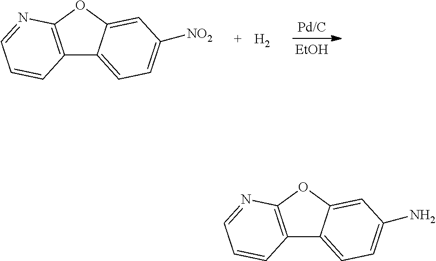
[Pd/C].[H2].[EtOH].C12=C(OC3=CC([NO2])=CC=C13)N=CC=C2.C12=C(OC3=CC(N)=CC=C13)N=CC=C2
